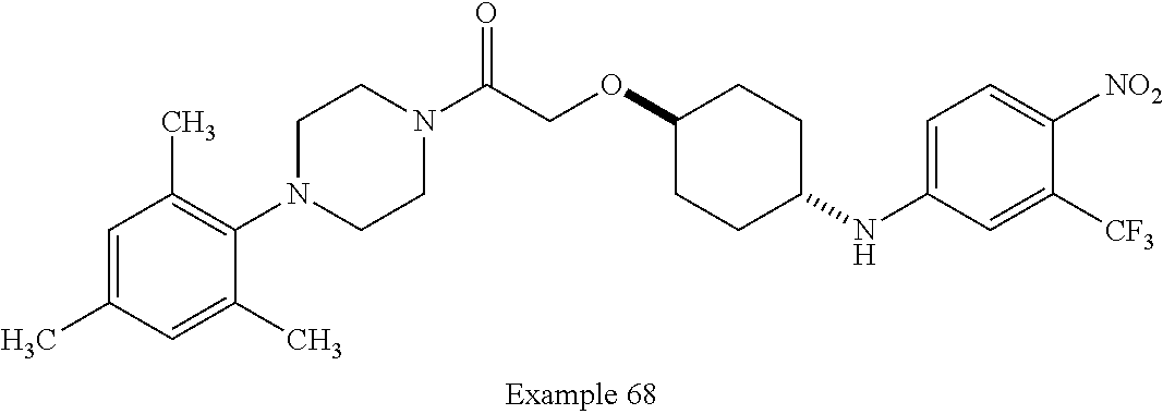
C1=C(C)C=C(C)C(N2CCN(C(COC3CCC(NC4=CC=C([NO2])C([CF3])=C4)CC3)=O)CC2)=C1C
